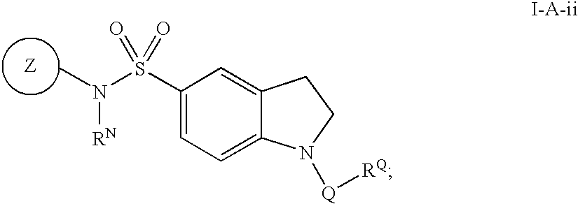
CN(S(C1=CC=C2C(=C1)CCN2[Q][RQ])(=O)=O)[RN]
